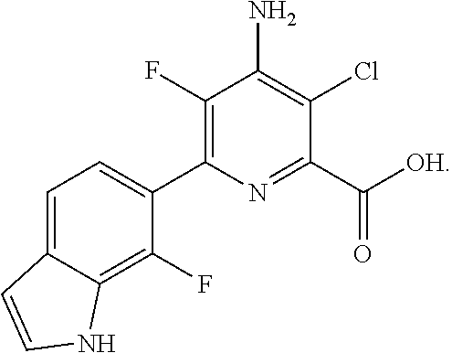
C1(F)=C(C2=CC=C3C(=C2F)NC=C3)N=C(C(=O)[OH])C(Cl)=C1N
